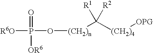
[R6O]P(=O)(O[(CH2)n]C([(CH2)4][OPG])([R1])[R2])[OR6]
